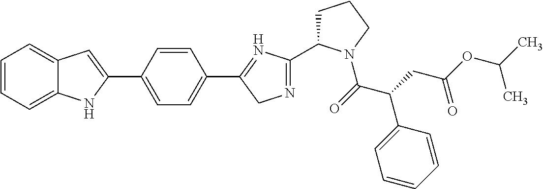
C1=CC=C2C(=C1)C=C(C1=CC=C(C3=NC(C4CCCN4C(=O)C(CC(=O)OC(C)C)C4=CC=CC=C4)=NC3)C=C1)N2
